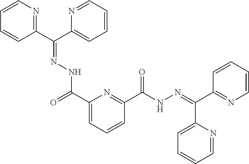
C1(C(C2=CC=CC=N2)=NNC(C2=CC=CC(C(NN=C(C3=NC=CC=C3)C3=CC=CC=N3)=O)=N2)=O)=NC=CC=C1
